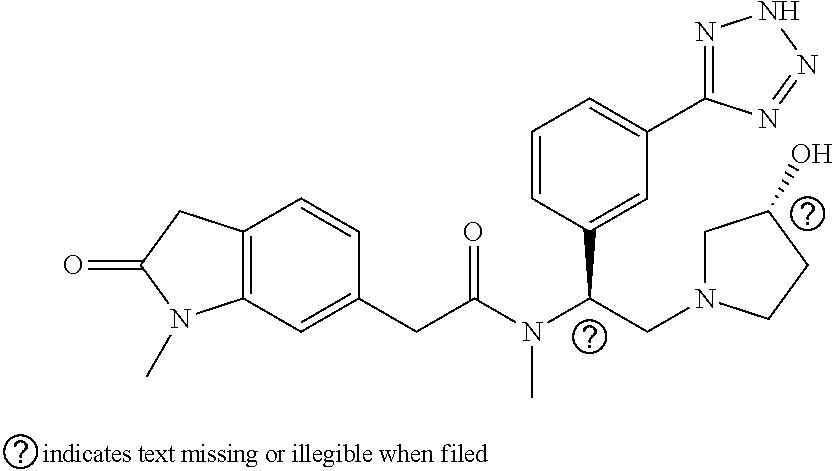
C12=C(CC(=O)N1C)C=CC(CC(N(C(CN1CC(O)CC1)C1=CC(C3=NNN=N3)=CC=C1)C)=O)=C2
